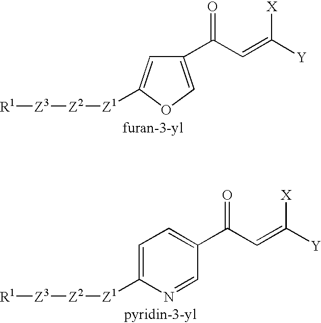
C1(C(C=C([Y])[X])=O)=COC([Z1][Z2][Z3][R1])=C1.C1=C([Z1][Z2][Z3][R1])N=CC(C(C=C([Y])[X])=O)=C1
